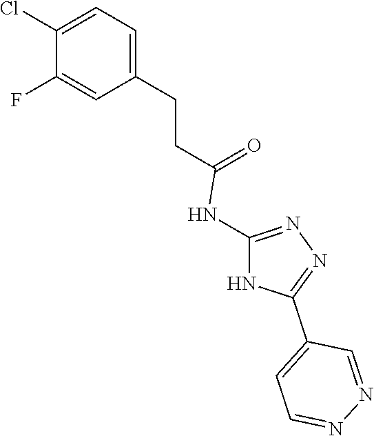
C1=C(CCC(=O)NC2=NN=C(C3=CC=NN=C3)N2)C=C(F)C(Cl)=C1
